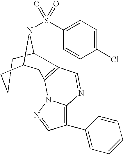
C1CCC2CC3=C(C1N2S(=O)(=O)C1=CC=C(Cl)C=C1)C=NC1=C(C2=CC=CC=C2)C=NN31
